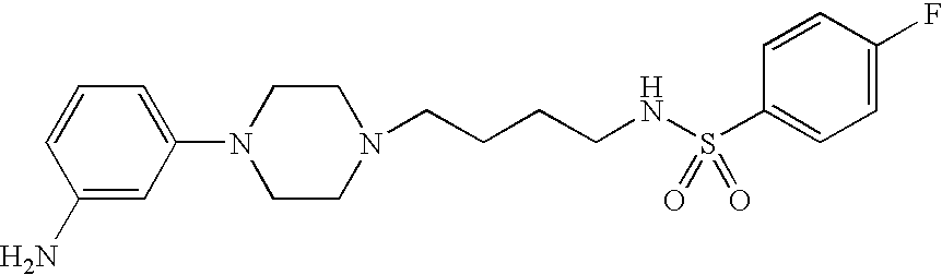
C1=C(N2CCN(CCCCNS(C3=CC=C(F)C=C3)(=O)=O)CC2)C=C(N)C=C1
